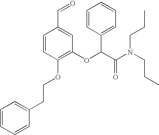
C1(CCOC2=C(OC(C(N(CCC)CCC)=O)C3=CC=CC=C3)C=C(C=O)C=C2)=CC=CC=C1
